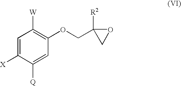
O(CC1([R2])OC1)C1=C([W])C=C([X])C([Q])=C1
